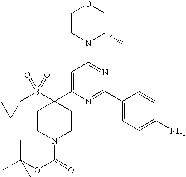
C1(S(C2(C3=CC(N4C(C)COCC4)=NC(C4=CC=C(N)C=C4)=N3)CCN(C(=O)OC(C)(C)C)CC2)(=O)=O)CC1
